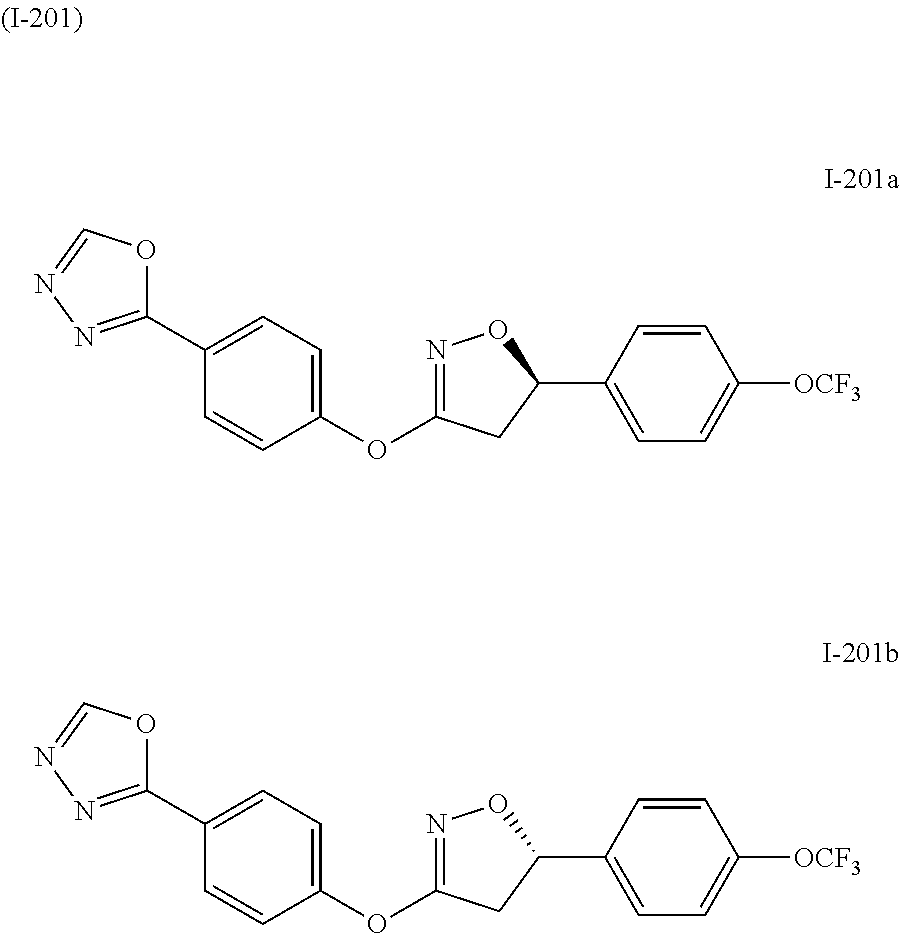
C1(C2=CC=C(OC3=NOC(C4=CC=C([OCF3])C=C4)C3)C=C2)=NN=CO1.C1(C2=CC=C(OC3=NOC(C4=CC=C([OCF3])C=C4)C3)C=C2)=NN=CO1
